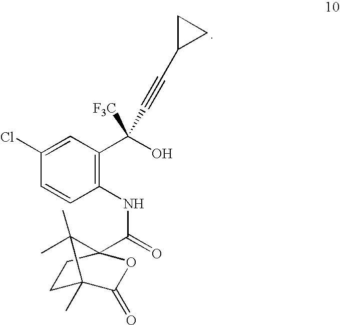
C1(Cl)=CC(C(O)([F3C])C#CC2CC2)=C(NC(=O)C23OC(=O)C(C)(CC2)C3(C)C)C=C1
